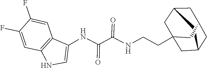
C12=C(C(NC(=O)C(=O)NCCC34CC5CC(CC(C3)C5)C4)=CN1)C=C(F)C(F)=C2
